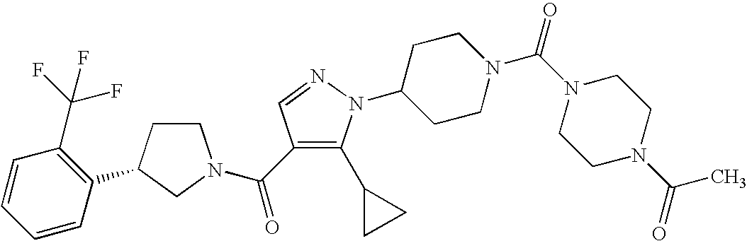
C1CC(C2=C(C(F)(F)F)C=CC=C2)CN1C(=O)C1=C(C2CC2)N(C2CCN(C(N3CCN(C(C)=O)CC3)=O)CC2)N=C1
